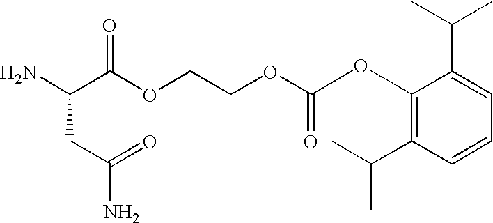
NC(C(OCCOC(=O)OC1=C(C(C)C)C=CC=C1C(C)C)=O)CC(N)=O
